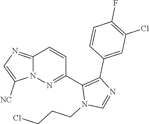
C12=NC=C([NC])N1N=C(C1=C(C3=CC(Cl)=C(F)C=C3)N=CN1CCCCl)C=C2
